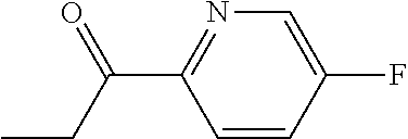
C1=CC(F)=CN=C1C(CC)=O
